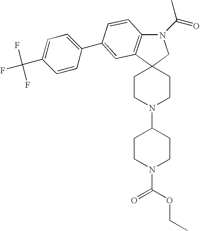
N1(C(=O)C)C2=C(C3(C1)CCN(C1CCN(C(=O)OCC)CC1)CC3)C=C(C1=CC=C(C(F)(F)F)C=C1)C=C2
